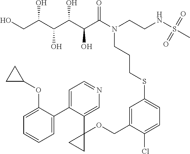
OCC(C(C(C(C(N(CCNS(C)(=O)=O)CCCSC1=CC=C(Cl)C(COC2(C3=CN=CC=C3C3=CC=CC=C3OC3CC3)CC2)=C1)=O)O)O)O)O
